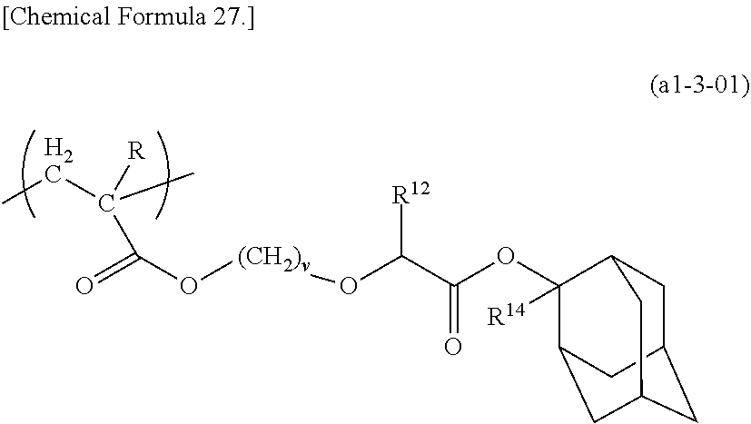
C1C2CC3CC(C(OC(C(O[(CH2)v]OC(=O)C([R])(CC)C)[R12])=O)([R14])C1C3)C2
